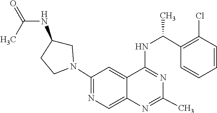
N1=C(NC(C2=C(Cl)C=CC=C2)C)C2=CC(N3CC(NC(=O)C)CC3)=NC=C2N=C1C
